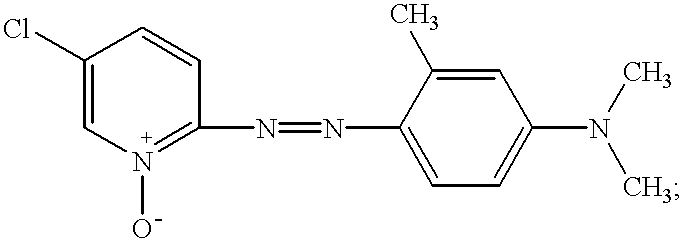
C1(Cl)=CN(O)=C(N=NC2=CC=C(N(C)C)C=C2C)C=C1
